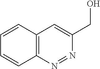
C12=C(N=NC(CO)=C1)C=CC=C2
